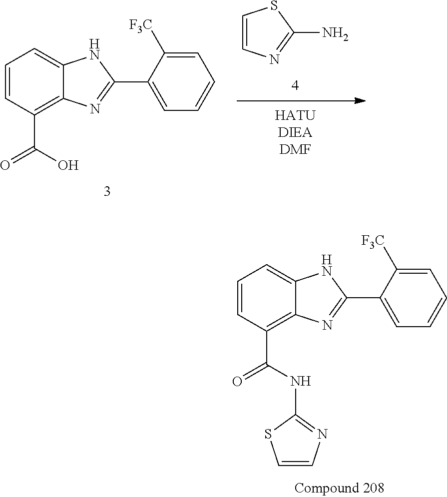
C1=CN=C(N)S1.C1=CC(C(=O)O)=C2C(=C1)NC(C1=CC=CC=C1[F3C])=N2.C1=CC(C(=O)NC2=NC=CS2)=C2C(=C1)NC(C1=CC=CC=C1[F3C])=N2
